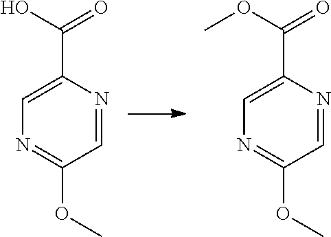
C1=NC(C(=O)O)=CN=C1OC.C1=NC(C(=O)OC)=CN=C1OC
